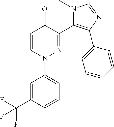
C1=CN(C2=CC=CC(C(F)(F)F)=C2)N=C(C2=C(C3=CC=CC=C3)N=CN2C)C1=O
